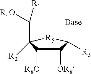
C1([OR8])C([R8O])C(C([R4O])[R1])([R2])[R5]C1([Base])[R3]
